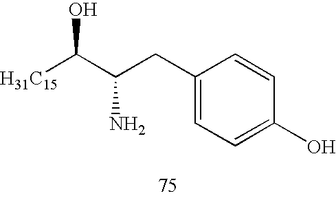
[H31C15]C(C(CC1=CC=C(O)C=C1)N)O
